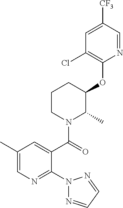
N1(C2=NC=C(C)C=C2C(=O)N2C(C)C(OC3=C(Cl)C=C([CF3])C=N3)CCC2)N=CC=N1
